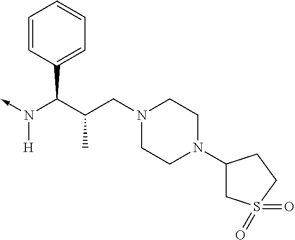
C(N(->C)[H])(C1=CC=CC=C1)C(CN1CCN(C2CS(=O)(=O)CC2)CC1)C
